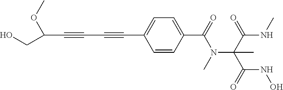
C(C#CC#CC1=CC=C(C(=O)N(C(C(NC)=O)(C(=O)NO)C)C)C=C1)(OC)CO
